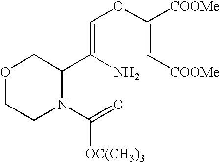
O1CCN(C(=O)[OC(CH3)3])C(C(N)=COC(=C[COOMe])[COOMe])C1
